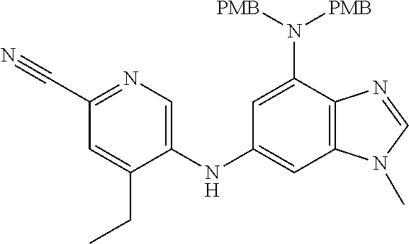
C12=C(C=C(NC3=CN=C(C#N)C=C3CC)C=C1N([PMB])[PMB])N(C)C=N2
